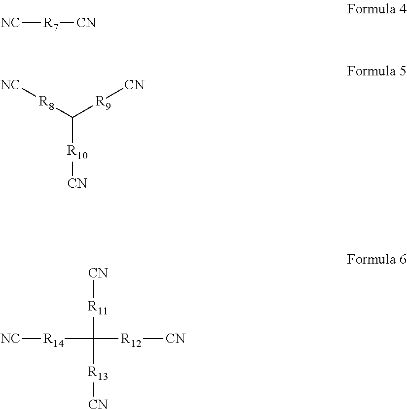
[NC][R7][CN].[R8](C([R9][CN])[R10][CN])[NC].[CN][R11]C([R14][NC])([R12][CN])[R13][CN]
